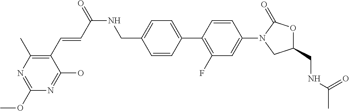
C(C1=CC=C(C2=C(F)C=C(N3CC(CNC(C)=O)OC3=O)C=C2)C=C1)NC(=O)C=CC1=C(C)N=C(OC)N=C1O
